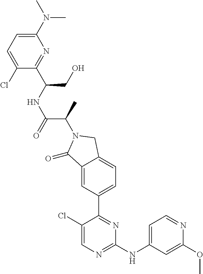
C1(=O)C2=CC(C3=NC(NC4=CC=NC(OC)=C4)=NC=C3Cl)=CC=C2CN1C(C(=O)NC(C1=NC(N(C)C)=CC=C1Cl)CO)C
